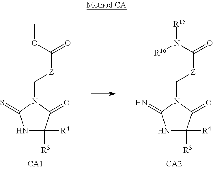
N1C([R4])([R3])C(=O)N(C[Z]C(=O)OC)C1=S.N1C([R4])([R3])C(=O)N(C[Z]C(=O)N([R15])[R16])C1=N
